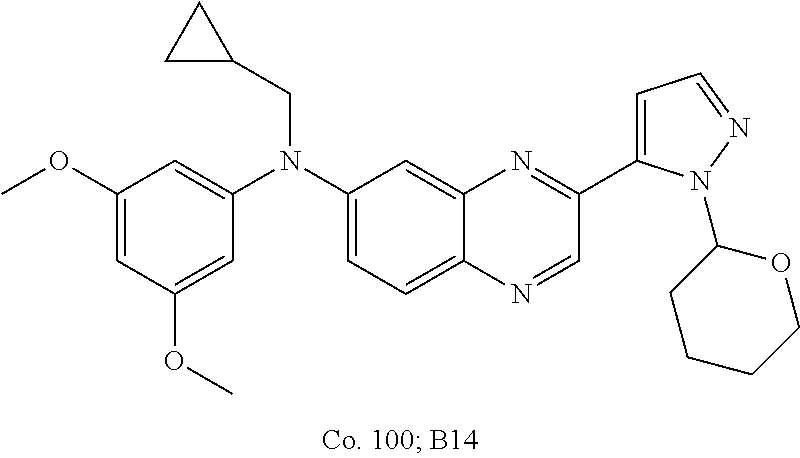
C1(OC)=CC(OC)=CC(N(C2=CC=C3C(=C2)N=C(C2=CC=NN2C2CCCCO2)C=N3)CC2CC2)=C1
